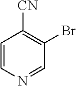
C1=CN=CC(Br)=C1[CN]
